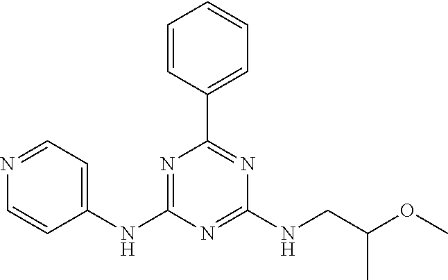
C1=CC(C2=NC(NCC(OC)C)=NC(NC3=CC=NC=C3)=N2)=CC=C1
